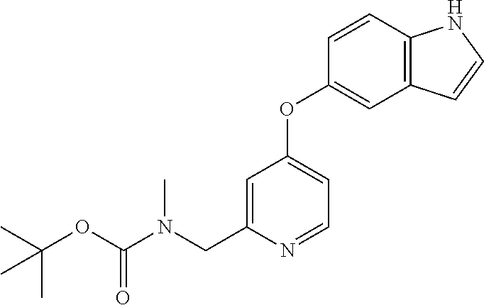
C1=CC2=C(C=C1OC1=CC=NC(CN(C(OC(C)(C)C)=O)C)=C1)C=CN2
